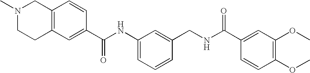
C1(C(NC2=CC=CC(CNC(C3=CC(OC)=C(OC)C=C3)=O)=C2)=O)=CC2=C(C=C1)CN(C)CC2
